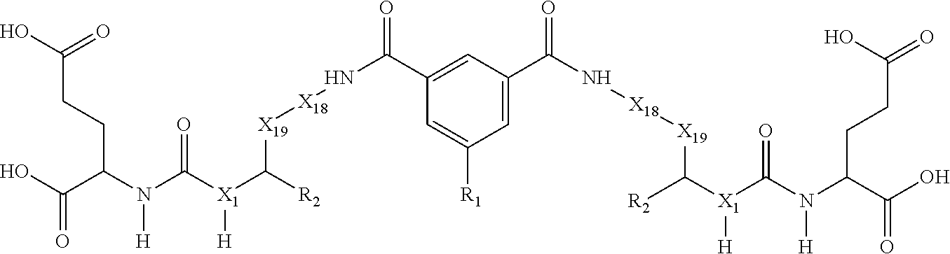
OC(C(N(C([X1](C([R2])[X19][X18]NC(=O)C1=CC(C(N[X18][X19]C([X1](C(N(C(C(=O)O)CCC(O)=O)[H])=O)[H])[R2])=O)=CC([R1])=C1)[H])=O)[H])CCC(O)=O)=O
